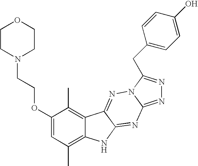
C1(OCCN2CCOCC2)=CC(C)=C2C(=C1C)C1=NN3C(=NN=C3CC3=CC=C(O)C=C3)N=C1N2
